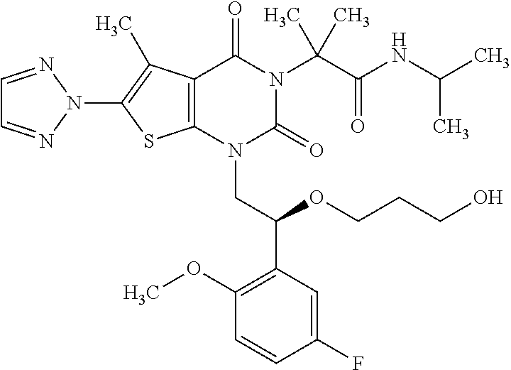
C12=C(C(C)=C(N3N=CC=N3)S1)C(=O)N(C(C(=O)NC(C)C)(C)C)C(=O)N2CC(C1=C(OC)C=CC(F)=C1)OCCCO
